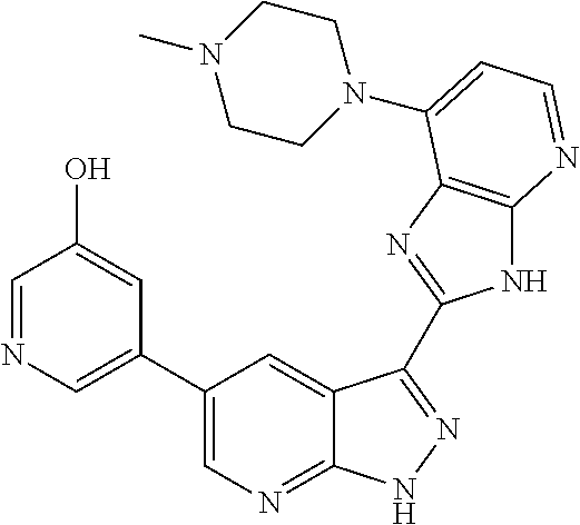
C1(C2=CN=CC(O)=C2)=CN=C2C(=C1)C(C1=NC3=C(N1)N=CC=C3N1CCN(C)CC1)=NN2
